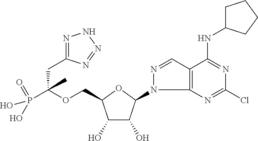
C(OCC1C(O)C(O)C(N2C3=C(C=N2)C(NC2CCCC2)=NC(Cl)=N3)O1)(P(O)(O)=O)(CC1=NNN=N1)C
